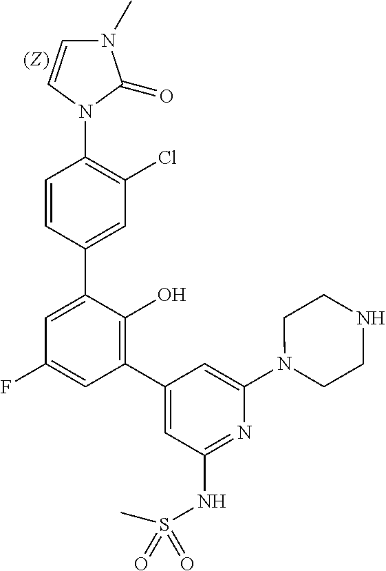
C1=CC(C2=CC(F)=CC(C3=CC(NS(C)(=O)=O)=NC(N4CCNCC4)=C3)=C2O)=CC(Cl)=C1N1C(=O)N(C)C=C1
